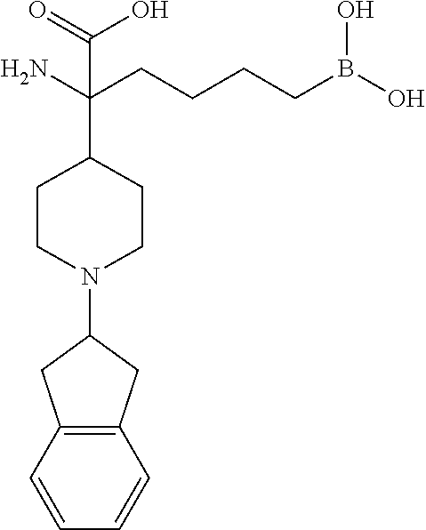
C1(N2CCC(C(CCCCB(O)O)(N)C(=O)O)CC2)CC2=C(C1)C=CC=C2
